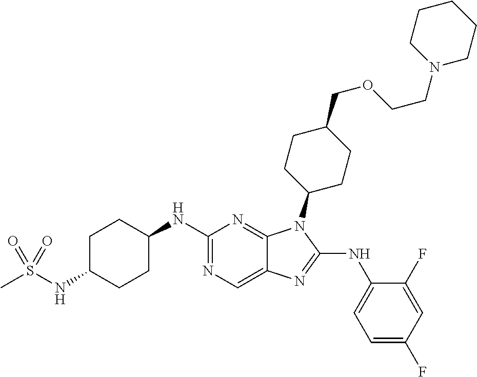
N1=C(NC2CCC(NS(=O)(C)=O)CC2)N=C2C(=C1)N=C(NC1=CC=C(F)C=C1F)N2C1CCC(COCCN2CCCCC2)CC1
